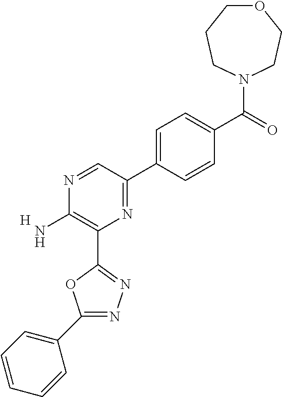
C1(N)=C(C2=NN=C(C3=CC=CC=C3)O2)N=C(C2=CC=C(C(N3CCOCCC3)=O)C=C2)C=N1.[H]
